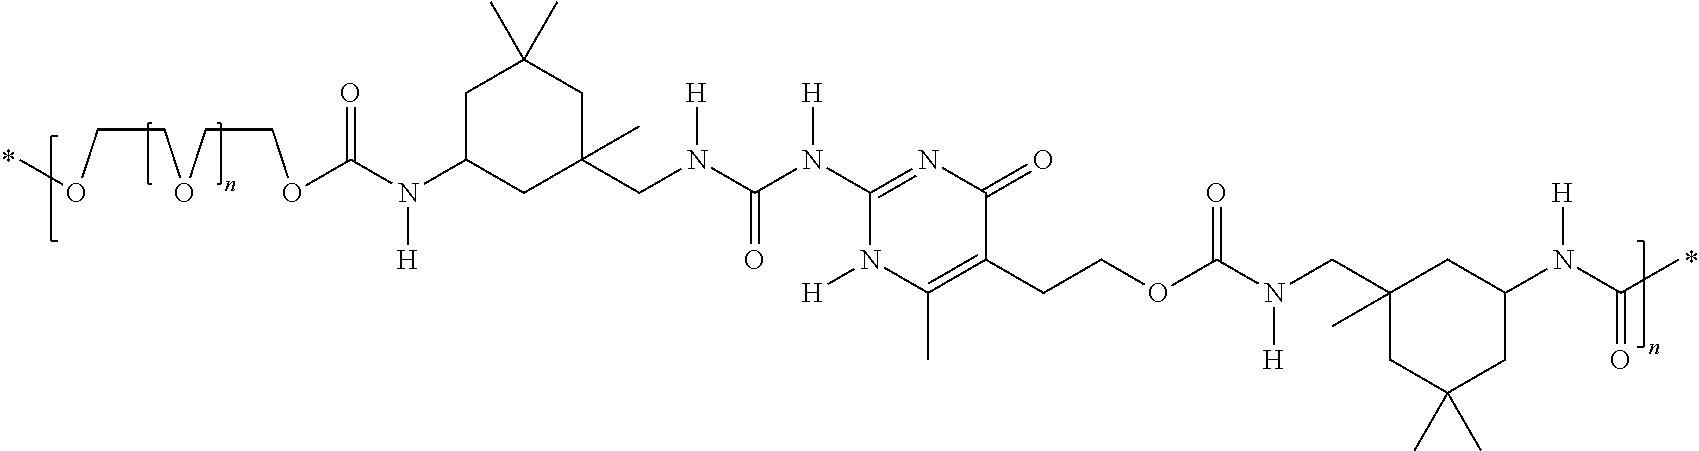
C(COC)OCCOC(N([H])C1CC(CN([H])C(=O)N([H])C2=NC(=O)C(CCOC(=O)N(CC3(C)CC(C)(C)CC(N(C(C)=O)[H])C3)[H])=C(C)N2[H])(C)CC(C)(C)C1)=O
